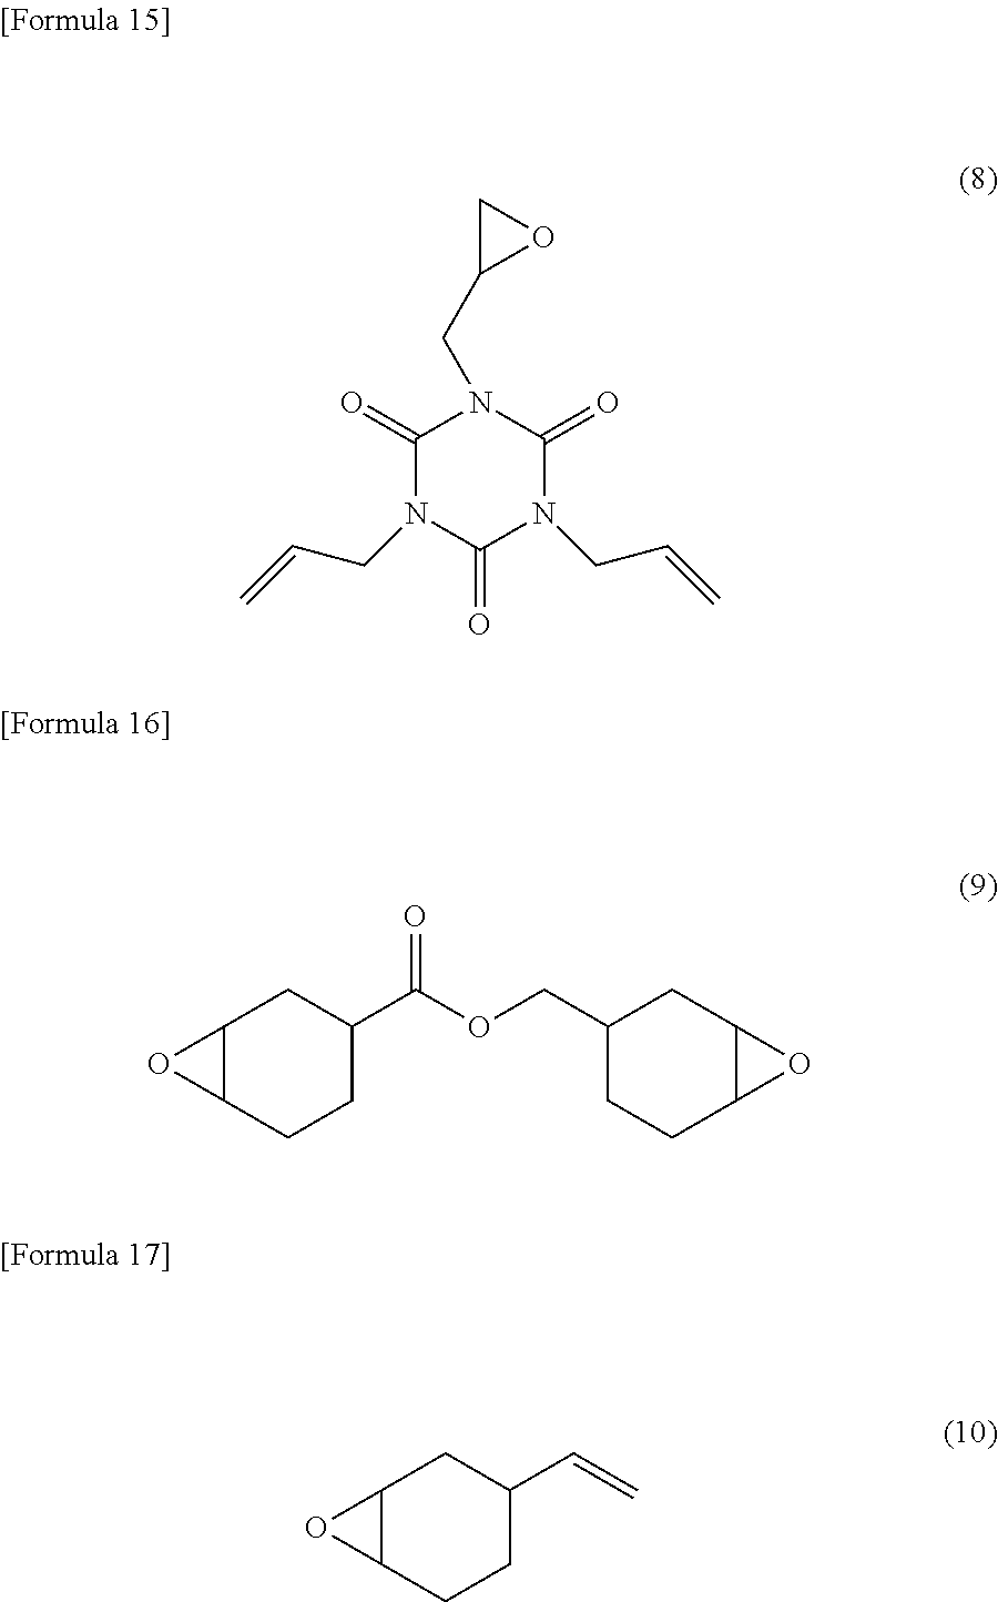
C1(=O)N(CC=C)C(=O)N(CC=C)C(=O)N1CC1OC1.C12C(CCC(C(OCC3CCC4C(C3)O4)=O)C1)O2.C12C(CCC(C=C)C1)O2
